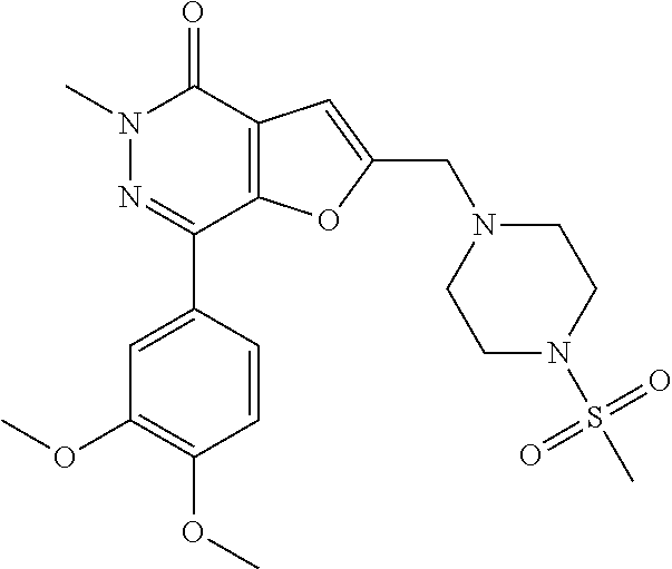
N1(C)N=C(C2=CC(OC)=C(OC)C=C2)C2=C(C1=O)C=C(CN1CCN(S(C)(=O)=O)CC1)O2
